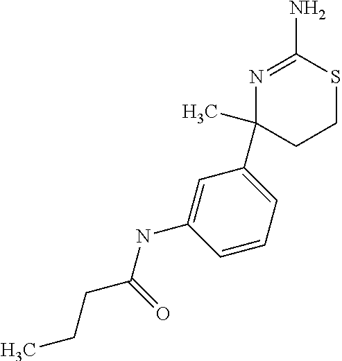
CCCC(=O)NC1=CC(C2(C)CCSC(N)=N2)=CC=C1
